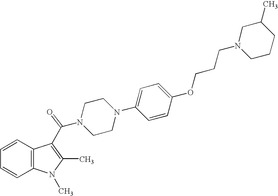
C1=CC2=C(C=C1)C(C(N1CCN(C3=CC=C(OCCCN4CCCC(C)C4)C=C3)CC1)=O)=C(C)N2C
